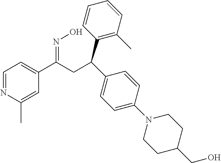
C1=NC(C)=CC(C(CC(C2=CC=C(N3CCC(CO)CC3)C=C2)C2=C(C)C=CC=C2)=NO)=C1
